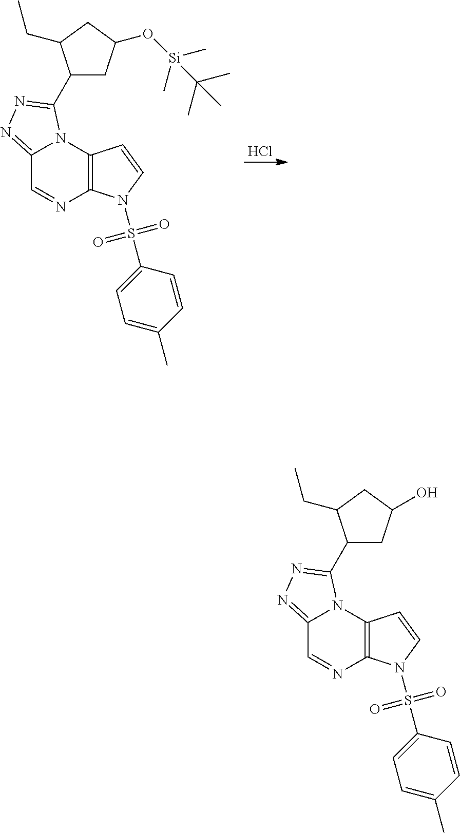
Cl.C12=NN=C(C3CC(O[Si](C)(C)C(C)(C)C)CC3CC)N1C1=C(N=C2)N(S(=O)(=O)C2=CC=C(C)C=C2)C=C1.C12=NN=C(C3CC(O)CC3CC)N1C1=C(N=C2)N(S(=O)(=O)C2=CC=C(C)C=C2)C=C1
